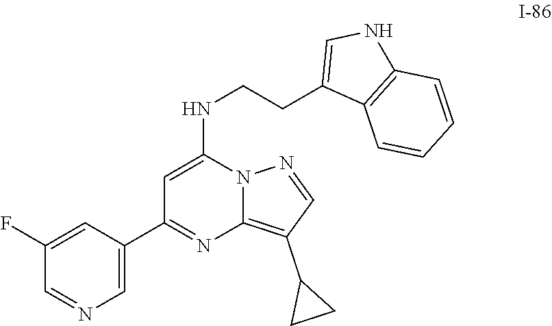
C1(C2CC2)=C2N(N=C1)C(NCCC1=CNC3=C1C=CC=C3)=CC(C1=CN=CC(F)=C1)=N2
